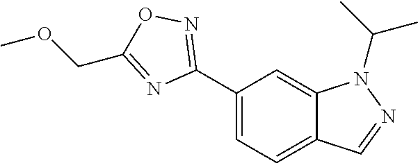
C1(C2=NOC(COC)=N2)=CC=C2C(=C1)N(C(C)C)N=C2
